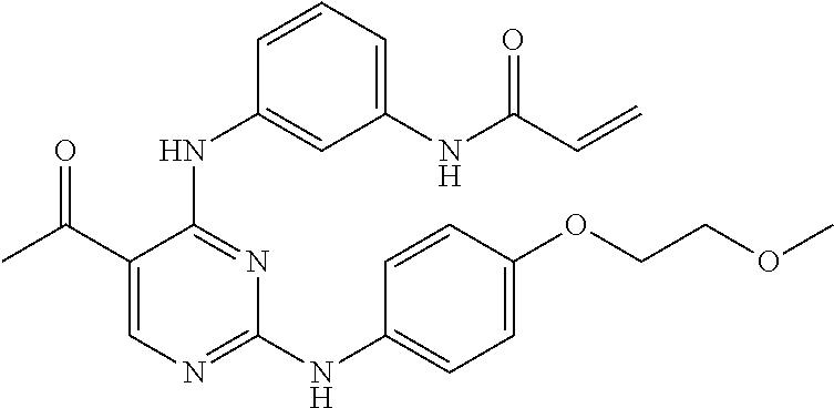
N(C1=NC=C(C(C)=O)C(NC2=CC(NC(C=C)=O)=CC=C2)=N1)C1=CC=C(OCCOC)C=C1
